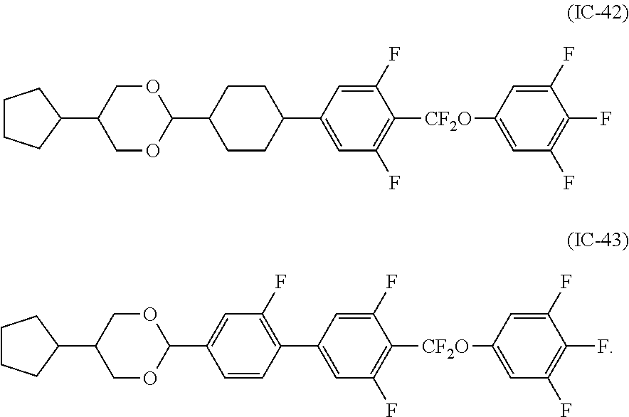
C1=C(F)C([CF2O]C2=CC(F)=C(F)C(F)=C2)=C(F)C=C1C1CCC(C2OCC(C3CCCC3)CO2)CC1.C1=C(F)C([CF2O]C2=CC(F)=C(F)C(F)=C2)=C(F)C=C1C1=C(F)C=C(C2OCC(C3CCCC3)CO2)C=C1
